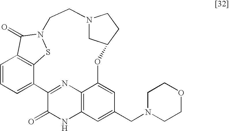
C1=CC=C2C3=C1C(=O)N(S3)CCN1CC(CC1)OC1=CC(CN3CCOCC3)=CC3=C1N=C2C(=O)N3
